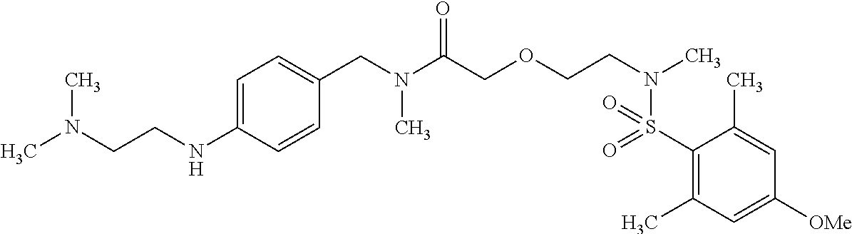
C1=C(NCCN(C)C)C=CC(CN(C(COCCN(C)S(C2=C(C)C=C([OMe])C=C2C)(=O)=O)=O)C)=C1
